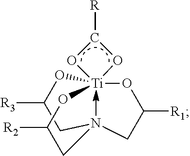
[R3]C1O[Ti]23(OC([R1])CN(C1)CC([R2])O2)OC([R])O3
